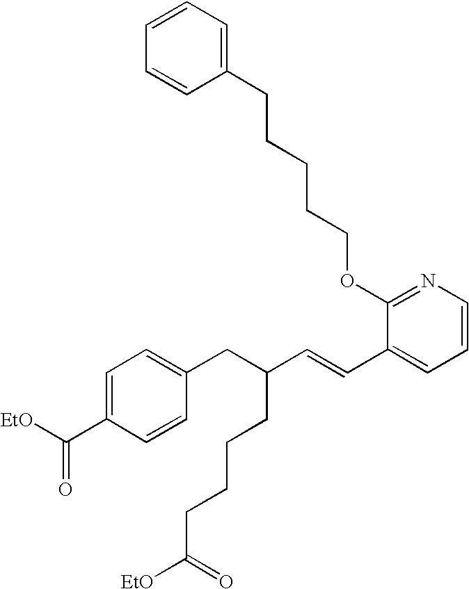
C(CCCCC(=O)[EtO])(C=CC1=CC=CN=C1OCCCCCC1=CC=CC=C1)CC1=CC=C(C(=O)[EtO])C=C1
